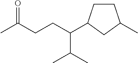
CC(CCC(C(C)C)C1CCC(C)C1)=O
